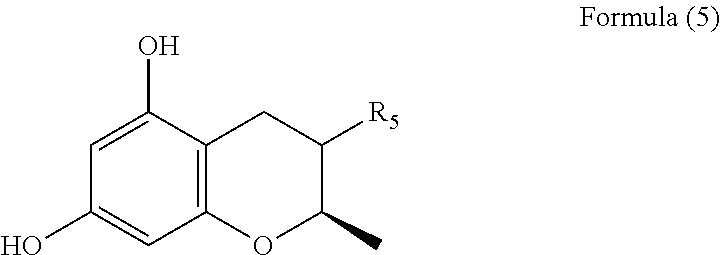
C1=C(O)C2=C(C=C1O)OC(C)C([R5])C2
